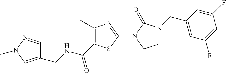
C1(CNC(=O)C2=C(C)N=C(N3C(=O)N(CC4=CC(F)=CC(F)=C4)CC3)S2)=CN(C)N=C1
